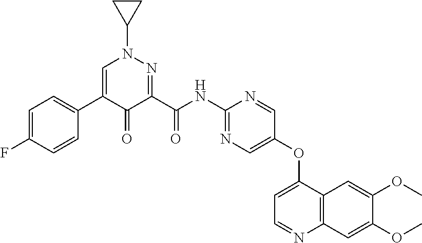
C1=C(F)C=CC(C2=CN(C3CC3)N=C(C(NC3=NC=C(OC4=CC=NC5=C4C=C(OC)C(OC)=C5)C=N3)=O)C2=O)=C1
